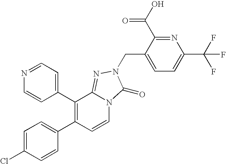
C1(C2=C(C3=CC=C(Cl)C=C3)C=CN3C2=NN(CC2=CC=C(C(F)(F)F)N=C2C(O)=O)C3=O)=CC=NC=C1
